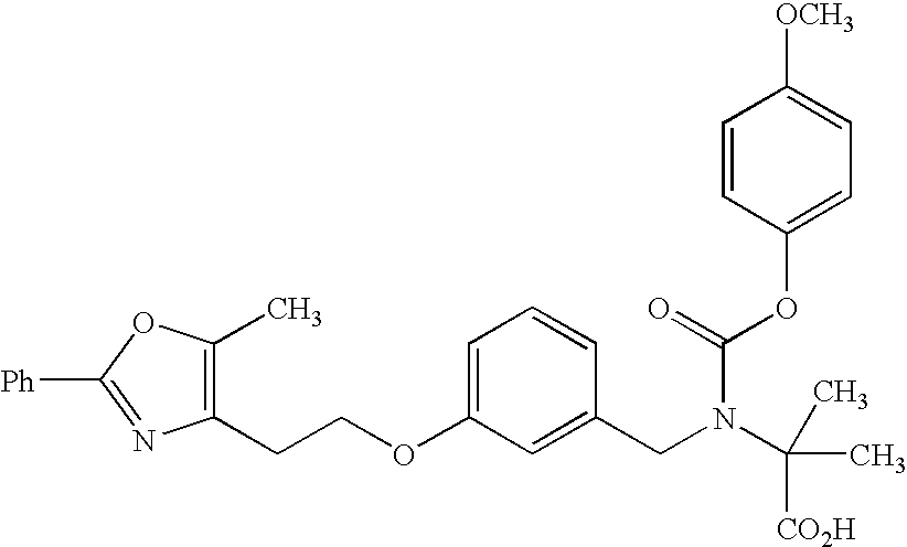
C1(CCOC2=CC=CC(CN(C([CO2H])(C)C)C(=O)OC3=CC=C([OCH3])C=C3)=C2)=C(C)OC([Ph])=N1
